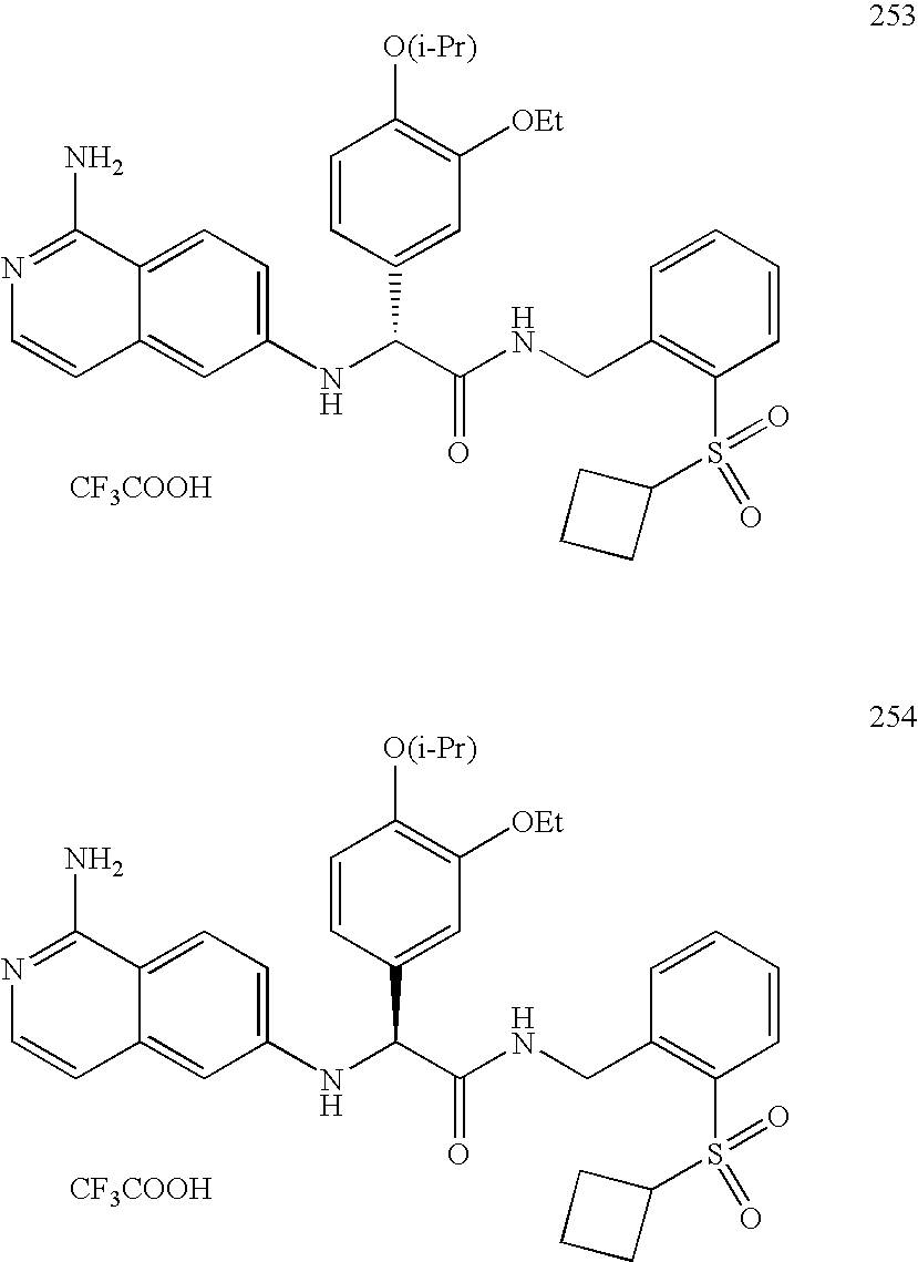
C1(NC(C(NCC2=C(S(=O)(C3CCC3)=O)C=CC=C2)=O)C2=CC([OEt])=C([O(i-Pr)])C=C2)=CC=C2C(=C1)C=CN=C2N.[CF3COOH].C1(NC(C(NCC2=C(S(=O)(C3CCC3)=O)C=CC=C2)=O)C2=CC([OEt])=C([O(i-Pr)])C=C2)=CC=C2C(=C1)C=CN=C2N.[CF3COOH]
